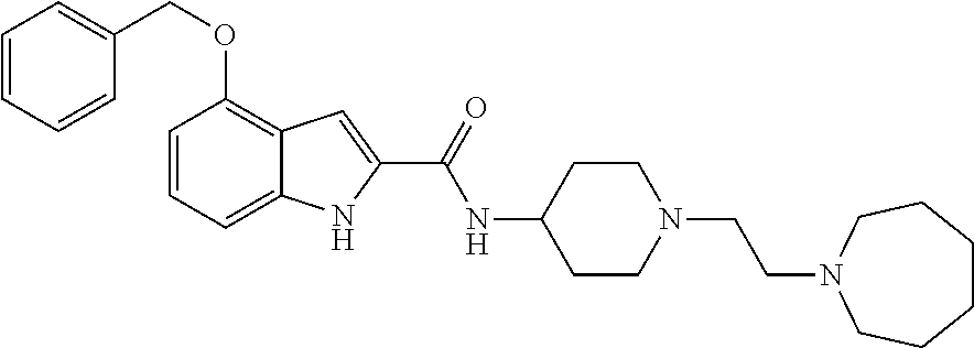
C1=CC=C2C(=C1OCC1=CC=CC=C1)C=C(C(=O)NC1CCN(CCN3CCCCCC3)CC1)N2
